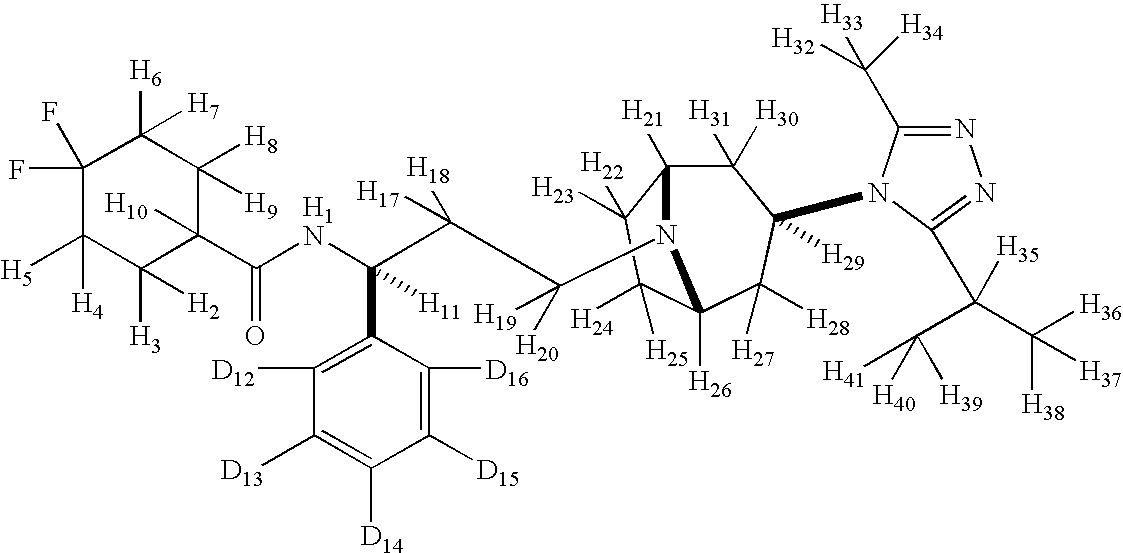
C1(F)(F)C([H5])([H4])C([H3])([H2])C([H10])(C(NC(C(C([H20])([H19])N2C3([H21])C([H31])([H30])C([H29])(N4C(C([H32])([H33])[H34])=NN=C4C(C([H41])([H39])[H40])(C([H36])([H38])[H37])[H35])C([H27])([H28])C2([H26])C([H24])([H25])C3([H23])[H22])([H18])[H17])(C2=C([D12])C([D13])=C([D14])C([D15])=C2[D16])[H11])=O)C([H8])([H9])C1([H6])[H7]
